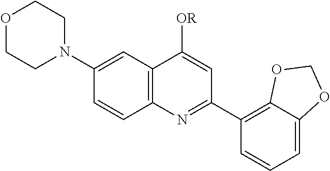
C12=C(C=C(N3CCOCC3)C=C1)C([OR])=CC(C1=C3C(=CC=C1)OCO3)=N2
